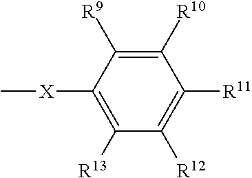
C1([R10])=C([R9])C([X]C)=C([R13])C([R12])=C1[R11]
